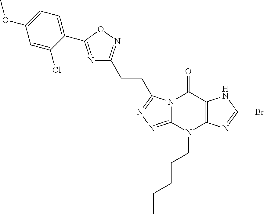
N12C(=NN=C1CCC1=NOC(C3=CC=C(OC)C=C3Cl)=N1)N(CCCCC)C1=C(C2=O)NC(Br)=N1
